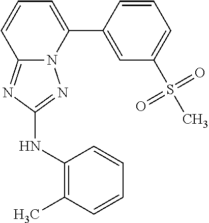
C1=CC(C2=CC=CC3=NC(NC4=C(C)C=CC=C4)=NN23)=CC(S(C)(=O)=O)=C1
